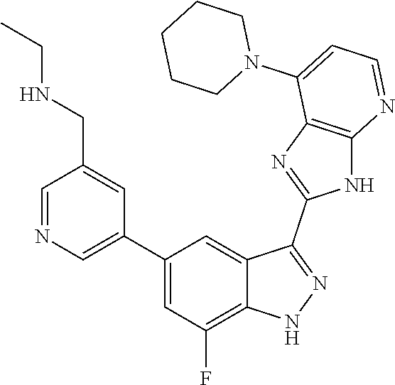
C1=NC=C(C2=CC(F)=C3C(=C2)C(C2=NC4=C(N2)N=CC=C4N2CCCCC2)=NN3)C=C1CNCC
